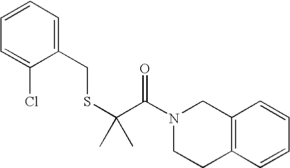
C1=CC=C(CSC(C(N2CCC3=C(C2)C=CC=C3)=O)(C)C)C(Cl)=C1
